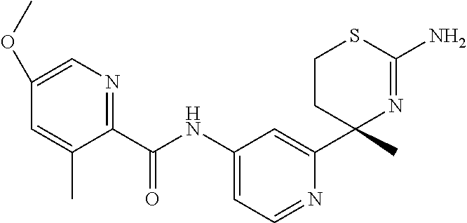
C1(C(NC2=CC=NC(C3(C)N=C(N)SCC3)=C2)=O)=NC=C(OC)C=C1C
